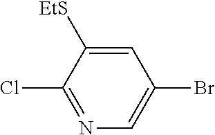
C1=C([EtS])C(Cl)=NC=C1Br
